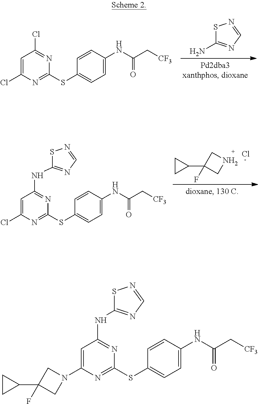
S1C(N)=NC=N1.C1=C(Cl)N=C(SC2=CC=C(NC(C[CF3])=O)C=C2)N=C1Cl.C1CC1C1(F)CNC1.Cl.C1=C(Cl)N=C(SC2=CC=C(NC(C[CF3])=O)C=C2)N=C1NC1=NC=NS1.C1=C(N2CC(C3CC3)(F)C2)N=C(SC2=CC=C(NC(C[CF3])=O)C=C2)N=C1NC1=NC=NS1
